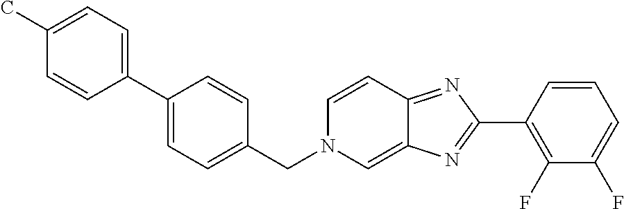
C1(C)=CC=C(C2=CC=C(CN3C=C4C(=NC(C5=C(F)C(F)=CC=C5)=N4)C=C3)C=C2)C=C1
